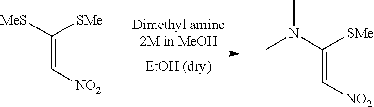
C(=C[NO2])([MeS])[SMe].C(=C[NO2])(N(C)C)[SMe]
